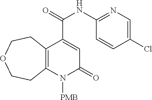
C12=C(N([PMB])C(=O)C=C1C(NC1=NC=C(Cl)C=C1)=O)CCOCC2
